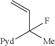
C=CC([Pyd])([Me])F
